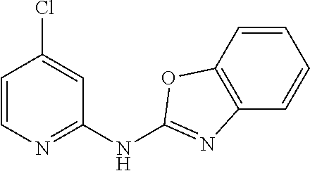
C1=CN=C(NC2=NC3=C(C=CC=C3)O2)C=C1Cl
